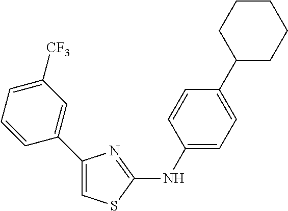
C1=C(C2=CC([CF3])=CC=C2)N=C(NC2=CC=C(C3CCCCC3)C=C2)S1
